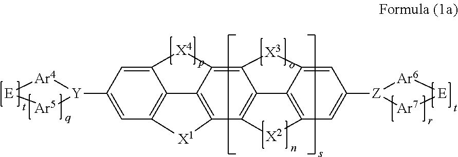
C1=C([Y]2[Ar4][E][Ar5]2)C=C2C3=C1[X1]C1=C3C(=C3C4=C1[X2]C1=C4C(=CC([Z]4[Ar6][E][Ar7]4)=C1)[X3]3)[X4]2
